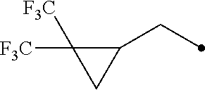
C1(CC)C([F3C])([F3C])C1
